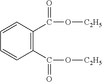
C1(C(=O)O[C2H5])=C(C(=O)O[C2H5])C=CC=C1
